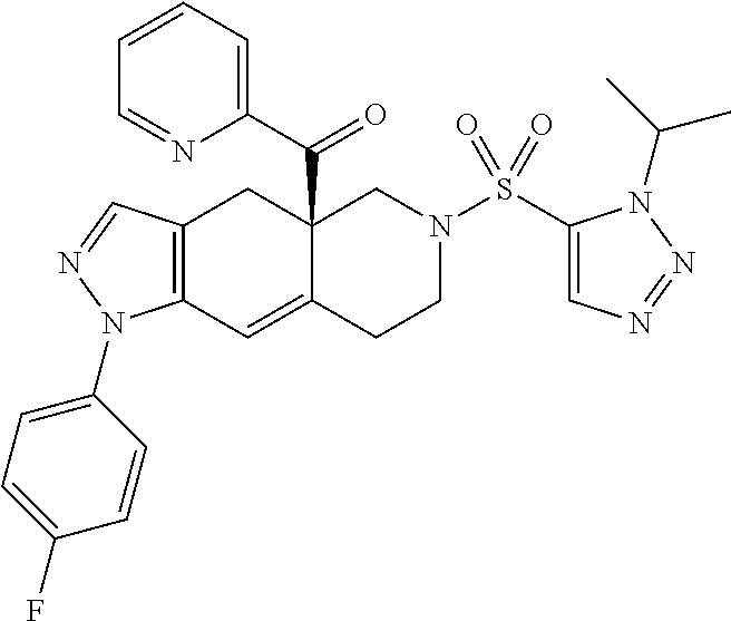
C12=C(C=NN1C1=CC=C(F)C=C1)CC1(C(C3=CC=CC=N3)=O)C(=C2)CCN(S(C2=CN=NN2C(C)C)(=O)=O)C1
